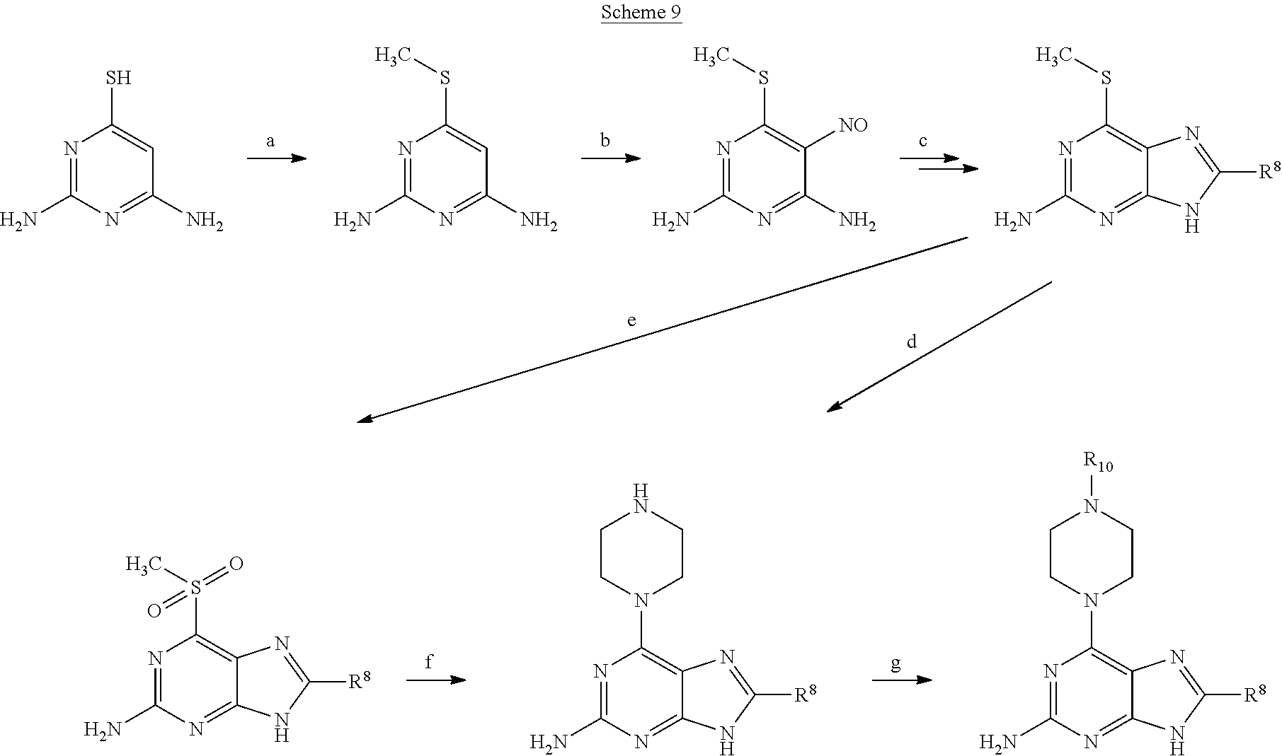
N1=C(N)N=C(N)C=C1S.N1=C(N)N=C(N)C=C1SC.N1=C(N)N=C(N)C([NO])=C1SC.N1=C(N)N=C2C(=C1SC)N=C([R8])N2.N1=C(N)N=C2C(=C1S(=O)(C)=O)N=C([R8])N2.N1=C(N)N=C2C(=C1N1CCNCC1)N=C([R8])N2.N1=C(N)N=C2C(=C1N1CCN([R10])CC1)N=C([R8])N2
